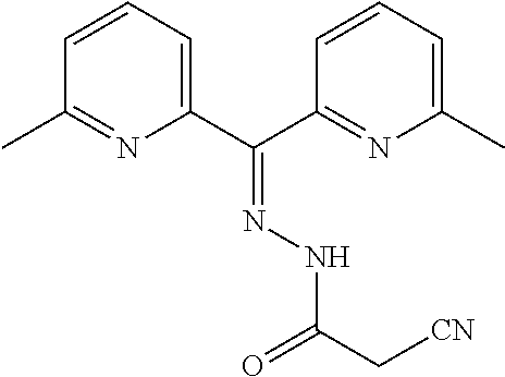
C1=CC=C(C(C2=NC(C)=CC=C2)=NNC(=O)C[CN])N=C1C
